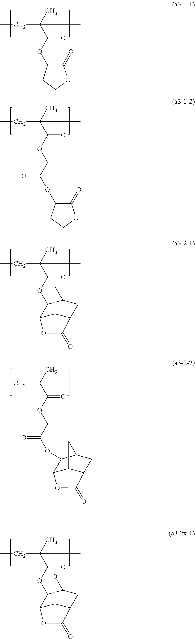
CC(C(OC1C(=O)OCC1)=O)(C)CC.CC(C(OCC(OC1C(=O)OCC1)=O)=O)(C)CC.CC(C(OC1C2C3C(CC1C3)C(=O)O2)=O)(C)CC.CC(C(OCC(OC1C2C3C(CC1C3)C(=O)O2)=O)=O)(C)CC.CC(C(OC1C2C3C(CC1O3)C(=O)O2)=O)(C)CC
